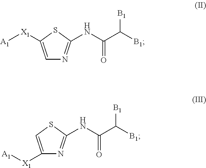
C1=C([X1][A1])SC(NC(C([B1])[B1])=O)=N1.N1=C(NC(C([B1])[B1])=O)SC=C1[X1][A1]
